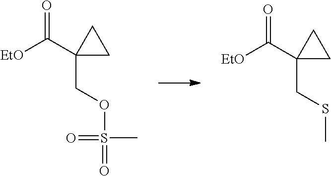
[EtO]C(C1(COS(=O)(C)=O)CC1)=O.[EtO]C(C1(CSC)CC1)=O
